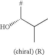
C(C)(C([#])O)C
